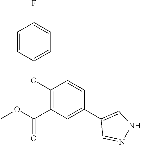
O(C1=C(C(OC)=O)C=C(C2=CNN=C2)C=C1)C1=CC=C(F)C=C1
